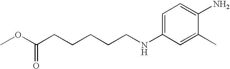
C1=C(NCCCCCC(OC)=O)C=C(C)C(N)=C1
